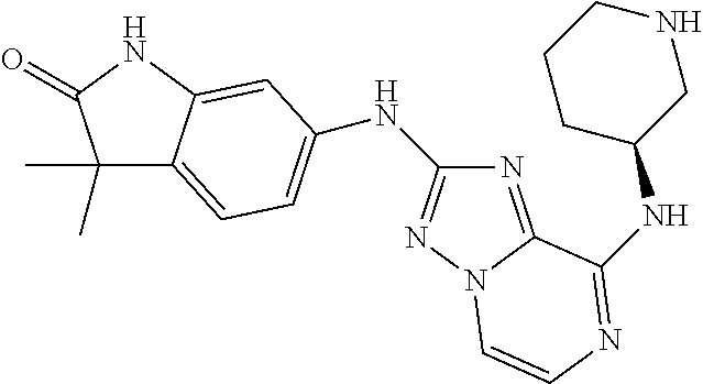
C1(C)(C)C2=CC=C(NC3=NN4C(=N3)C(NC3CNCCC3)=NC=C4)C=C2NC1=O
